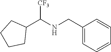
C1(CNC(C2CCCC2)[CF3])=CC=CC=C1
